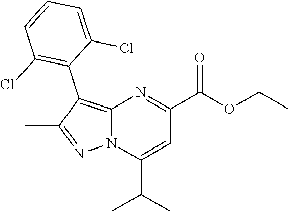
C12=C(C3=C(Cl)C=CC=C3Cl)C(C)=NN1C(C(C)C)=CC(C(OCC)=O)=N2
